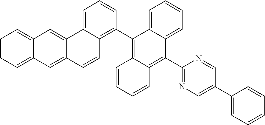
C1=CC=C2C(=C1)C=C1C(=C2)C=CC2=C(C3=C4C(=C(C5=NC=C(C6=CC=CC=C6)C=N5)C5=CC=CC=C35)C=CC=C4)C=CC=C12
